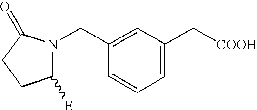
N1(CC2=CC(C[COOH])=CC=C2)C([E])CCC1=O
